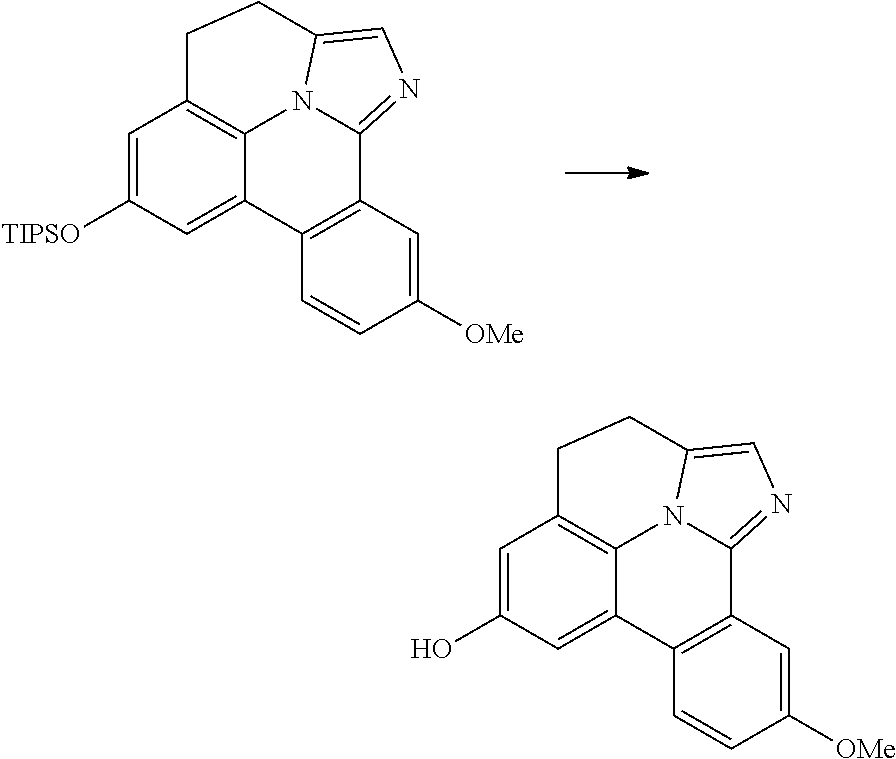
C12=CC([TIPSO])=CC3=C1N1C(=NC=C1CC3)C1=C2C=CC([OMe])=C1.C12=CC(O)=CC3=C1N1C(=NC=C1CC3)C1=C2C=CC([OMe])=C1
